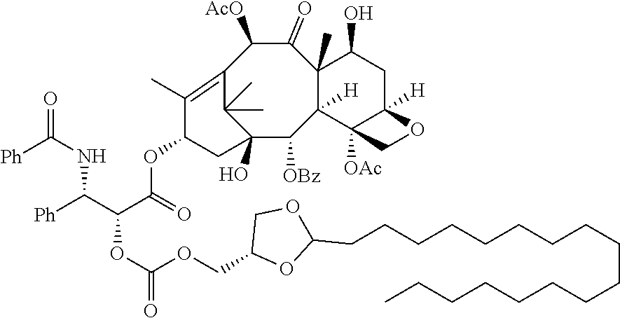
C12=C(C)C(OC(C(C([Ph])NC(=O)[Ph])OC(OCC3OC(CCCCCCCCCCCCCCCCC)OC3)=O)=O)CC(O)(C1(C)C)C([OBz])C1([H])C(C)(C(=O)C2[AcO])C(O)CC2([H])C1([OAc])CO2
